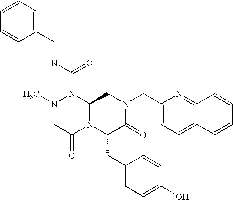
N1(C(NCC2=CC=CC=C2)=O)N(C)CC(=O)N2C1CN(CC1=CC=C3C(=N1)C=CC=C3)C(=O)C2CC1=CC=C(O)C=C1
